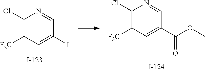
C1(Cl)=C([F3C])C=C(I)C=N1.C1(Cl)=C([F3C])C=C(C(OC)=O)C=N1
